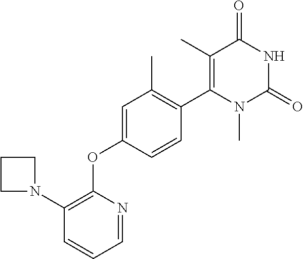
C1(C)=C(C2=C(C)C=C(OC3=C(N4CCC4)C=CC=N3)C=C2)N(C)C(=O)NC1=O
